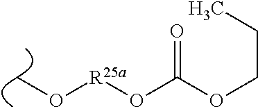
CO[R25a]OC(=O)OCCC
